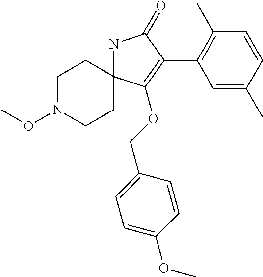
N1C2(C(OCC3=CC=C(OC)C=C3)=C(C3=C(C)C=CC(C)=C3)C1=O)CCN(OC)CC2
